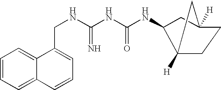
C(NC(NC(NC1CC2([H])CCC1([H])C2)=O)=N)C1=CC=CC2=CC=CC=C12
